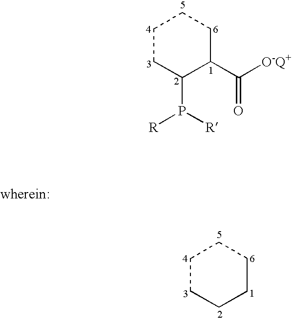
C1CC(P([R])[R])C(C([O-Q+])=O)CC1.C1CCCCC1
